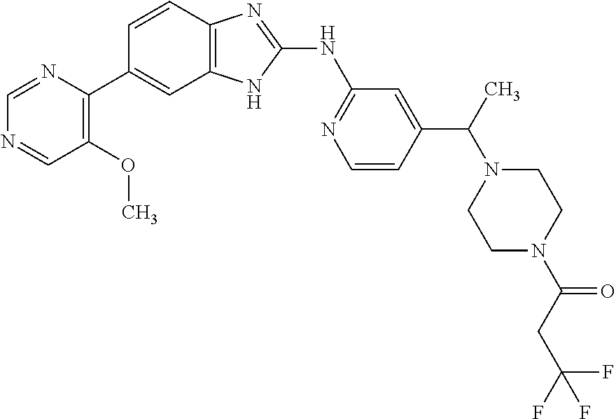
C1(OC)=C(C2=CC3=C(C=C2)N=C(NC2=NC=CC(C(N4CCN(C(CC(F)(F)F)=O)CC4)C)=C2)N3)N=CN=C1
